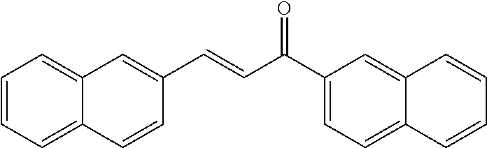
C1=CC(C=CC(C2=CC=C3C(=C2)C=CC=C3)=O)=CC2=CC=CC=C12
